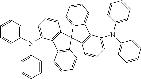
C12=C(C=CC=C1N(C1=CC=CC=C1)C1=CC=CC=C1)C1(C3=C2C=CC=C3)C2=C(C3=CC=CC=C13)C(N(C1=CC=CC=C1)C1=CC=CC=C1)=CC=C2
